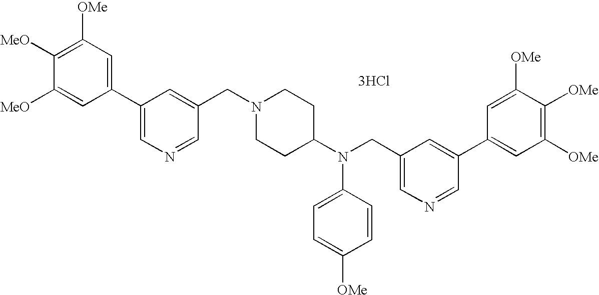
C1=C([MeO])C([MeO])=C([OMe])C=C1C1=CN=CC(CN2CCC(N(CC3=CN=CC(C4=CC([OMe])=C([OMe])C([OMe])=C4)=C3)C3=CC=C([OMe])C=C3)CC2)=C1.[3HCl]
